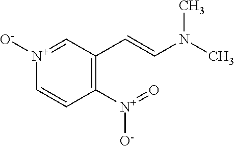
C1([N+]([O-])=O)=C(C=CN(C)C)C=[N+]([O-])C=C1
